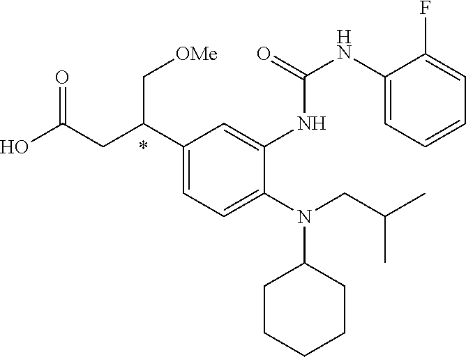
N(C1CCCCC1)(CC(C)C)C1=CC=C(C(CC(O)=O)C[OMe])C=C1NC(=O)NC1=CC=CC=C1F
